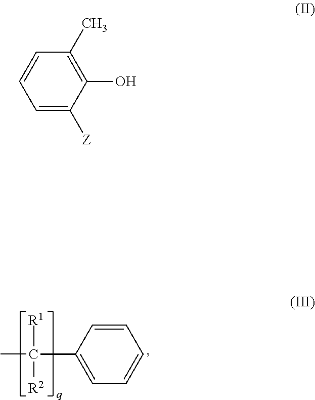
C1=CC(C(C)([R1])[R2])=CC=C1.C1=C([Z])C(O)=C(C)C=C1
